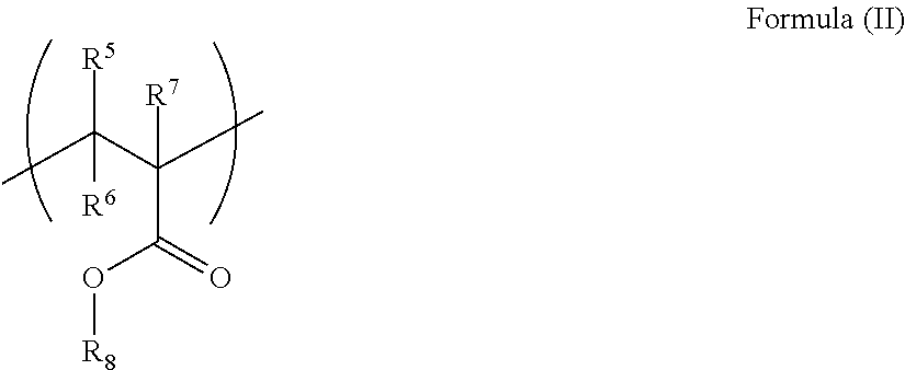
CC(C(C)([R7])C(O[R8])=O)([R5])[R6]
